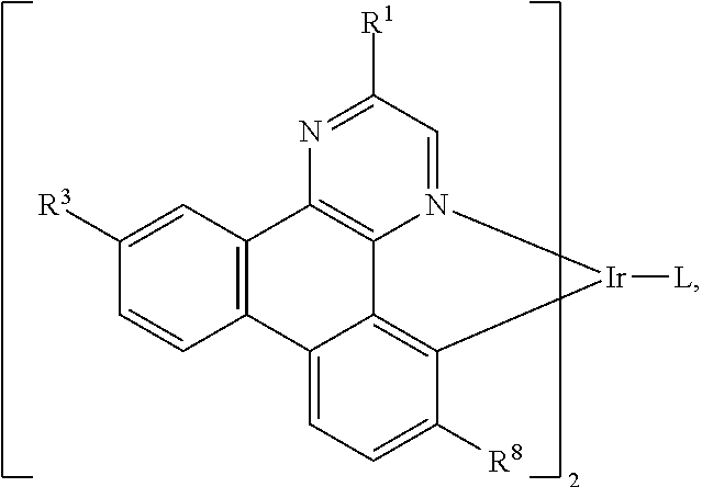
C1=C([R3])C=CC2=C1C1=C3C4=C(C([R8])=CC=C24)[Ir]([L])N3=CC([R1])=N1
